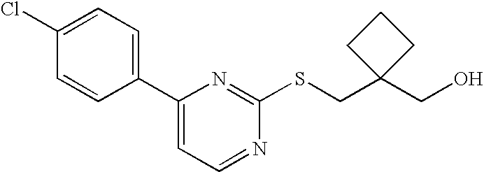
S(CC1(CO)CCC1)C1=NC(C2=CC=C(Cl)C=C2)=CC=N1
